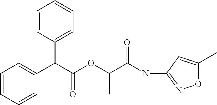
C(C(OC(C(NC1=NOC(C)=C1)=O)C)=O)(C1=CC=CC=C1)C1=CC=CC=C1
